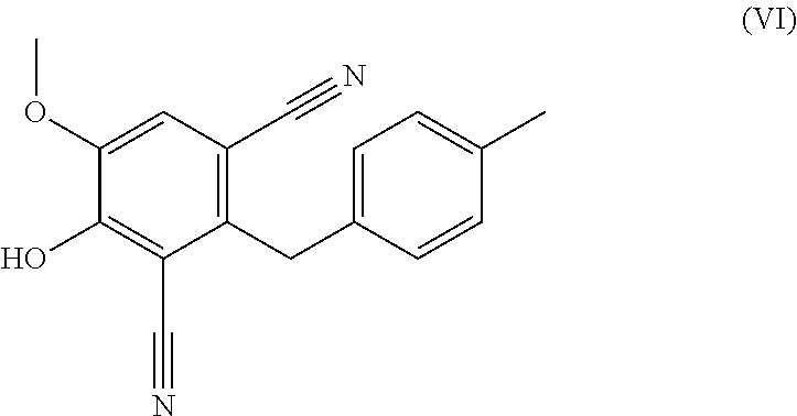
C1(OC)=CC(C#N)=C(CC2=CC=C(C)C=C2)C(C#N)=C1O
